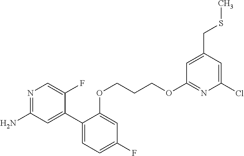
N1=C(N)C=C(C2=CC=C(F)C=C2OCCCOC2=NC(Cl)=CC(CSC)=C2)C(F)=C1
